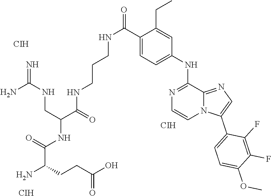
C(NC(C1=CC=C(NC2=NC=CN3C2=NC=C3C2=CC=C(OC)C(F)=C2F)C=C1CC)=O)CCNC(C(NC(C(N)CCC(O)=O)=O)CNC(=N)N)=O.[CIH].[CIH].[CIH]
